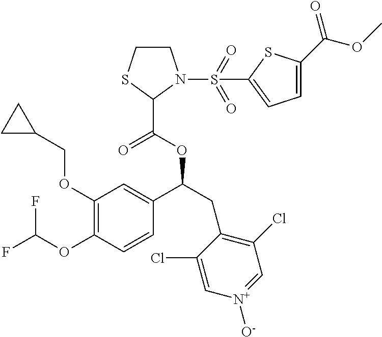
C1(OCC2CC2)=C(OC(F)F)C=CC(C(CC2=C(Cl)C=[N+]([O-])C=C2Cl)OC(=O)C2SCCN2S(=O)(=O)C2=CC=C(C(OC)=O)S2)=C1
